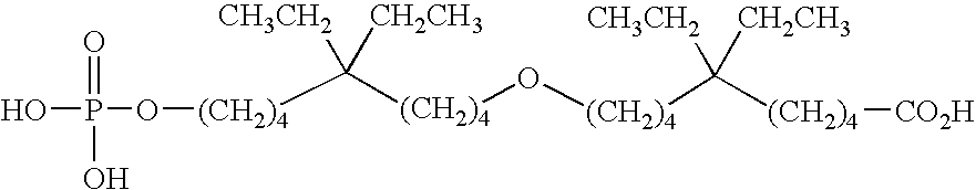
[(CH2)4](C([(CH2)4]O[(CH2)4]C([(CH2)4][CO2H])([CH3CH2])[CH2CH3])([CH3CH2])[CH2CH3])OP(O)(=O)O
